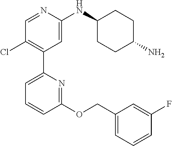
C1=NC(NC2CCC(N)CC2)=CC(C2=CC=CC(OCC3=CC=CC(F)=C3)=N2)=C1Cl
